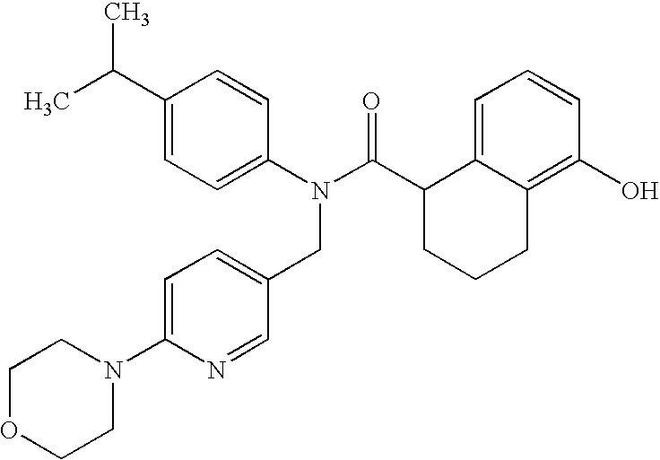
C1(C(C)C)=CC=C(N(C(C2CCCC3=C(O)C=CC=C23)=O)CC2=CC=C(N3CCOCC3)N=C2)C=C1
